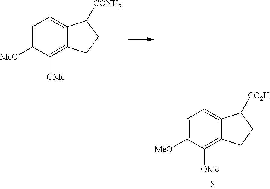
C1=C([MeO])C([OMe])=C2C(=C1)C([CO2H])CC2.C1=C([MeO])C([OMe])=C2C(=C1)C([CONH2])CC2
